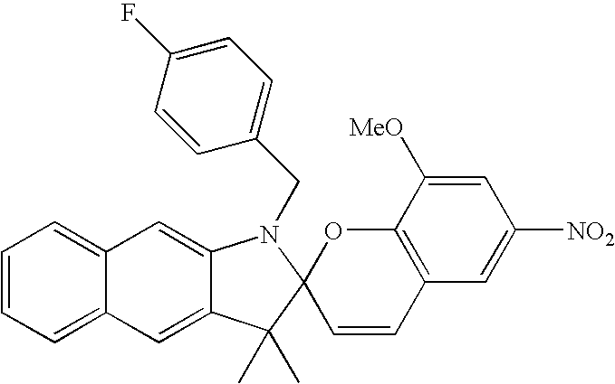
C1=CC=C2C(=C1)C=C1C(=C2)C(C)(C)C2(N1CC1=CC=C(F)C=C1)C=CC1=C(O2)C([MeO])=CC([NO2])=C1
